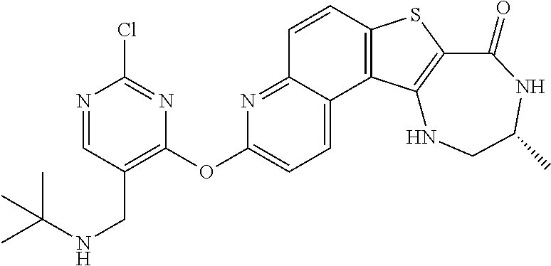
C1=CC2=C(C3=CC=C(OC4=C(CNC(C)(C)C)C=NC(Cl)=N4)N=C13)C1=C(S2)C(=O)NC(C)CN1
